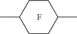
F.C1CC(C)CCC1C
